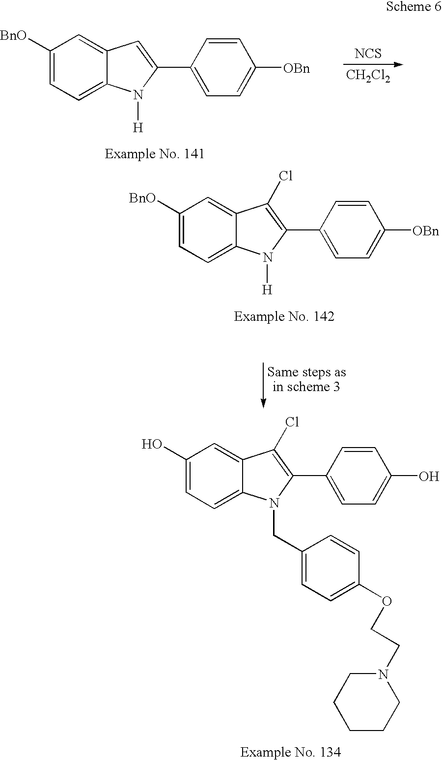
OC1=CC=C2C(=C1)C(Cl)=C(C1=CC=C(O)C=C1)N2CC1=CC=C(OCCN2CCCCC2)C=C1.[BnO]C1=CC=C2C(=C1)C=C(C1=CC=C([OBn])C=C1)N2[H].[NCS].[CH2Cl2].[BnO]C1=CC=C2C(=C1)C(Cl)=C(C1=CC=C([OBn])C=C1)N2[H]
